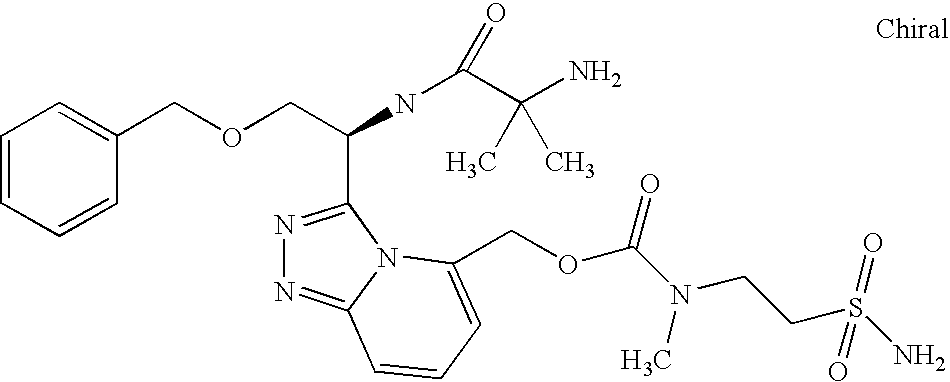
C1=CC=CC(COCC(C2=NN=C3N2C(COC(=O)N(C)CCS(=O)(N)=O)=CC=C3)NC(C(N)(C)C)=O)=C1
